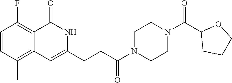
C1=CC(C)=C2C(=C1F)C(=O)NC(CCC(N1CCN(C(C3CCCO3)=O)CC1)=O)=C2
